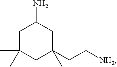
C1(CC[NH2])(C)CC(N)CC(C)(C)C1
